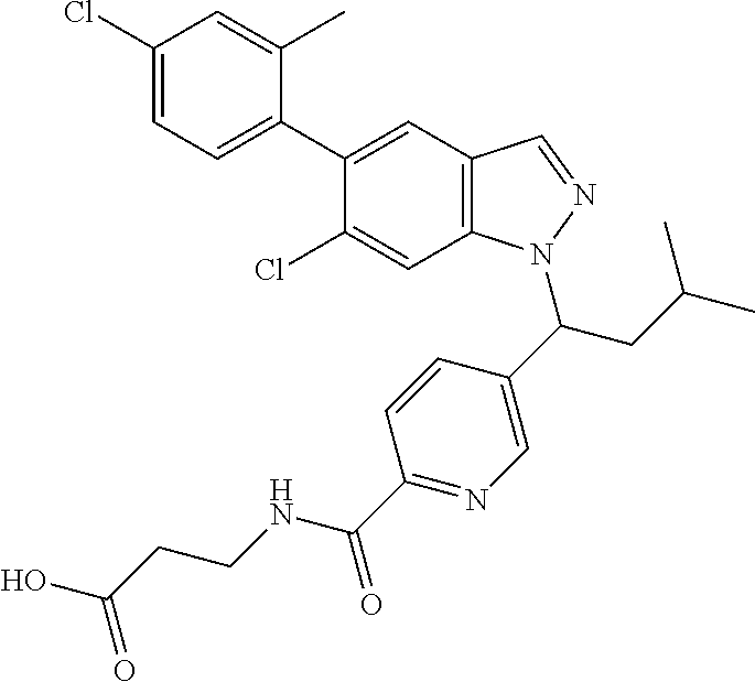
C1(Cl)=CC=C(C2=CC3=C(C=C2Cl)N(C(CC(C)C)C2=CN=C(C(=O)NCCC(=O)O)C=C2)N=C3)C(C)=C1
